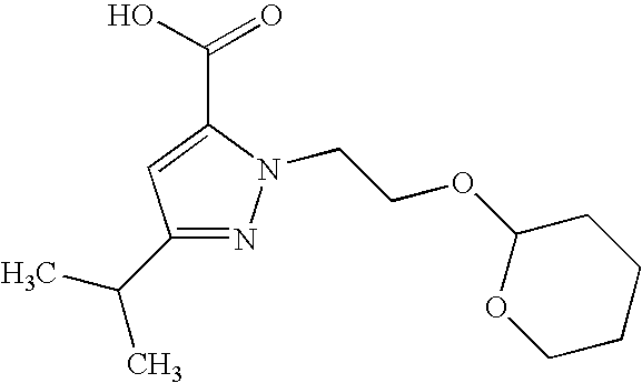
C1(C(C)C)=NN(CCOC2OCCCC2)C(C(O)=O)=C1
